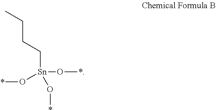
C(C[Sn](O*)(O*)O*)CC
